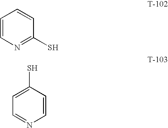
C1=CN=C(S)C=C1.C1=CC(S)=CC=N1
